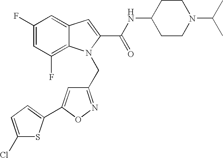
C1=C2C(=C(F)C=C1F)N(CC1=NOC(C3=CC=C(Cl)S3)=C1)C(C(NC1CCN(C(C)C)CC1)=O)=C2
